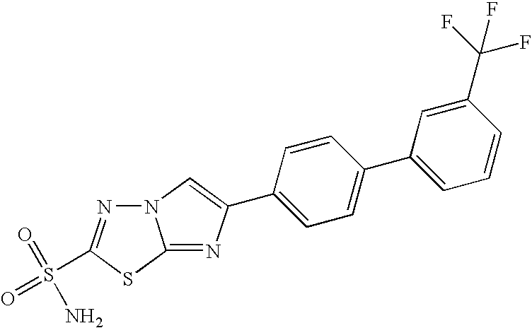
N12N=C(S(=O)(=O)N)SC1=NC(C1=CC=C(C3=CC=CC(C(F)(F)F)=C3)C=C1)=C2
